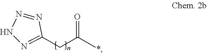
N1N=C(CC(C)=O)N=N1
